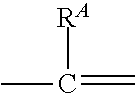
CC([RA])=C
